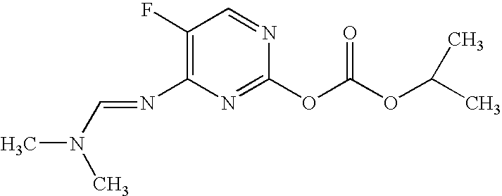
C1(F)=C(N=CN(C)C)N=C(OC(OC(C)C)=O)N=C1
